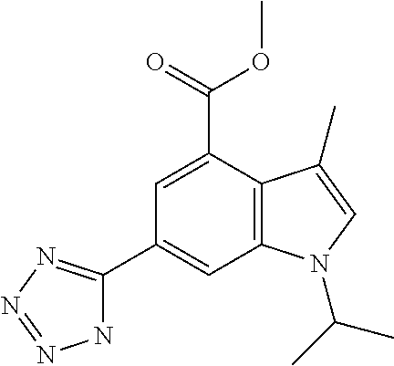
C1(C2=NN=NN2)=CC2=C(C(C(=O)OC)=C1)C(C)=CN2C(C)C
